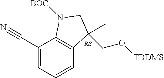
C1(C#N)=CC=CC2=C1N([BOC])CC2(C)CO[TBDMS]
